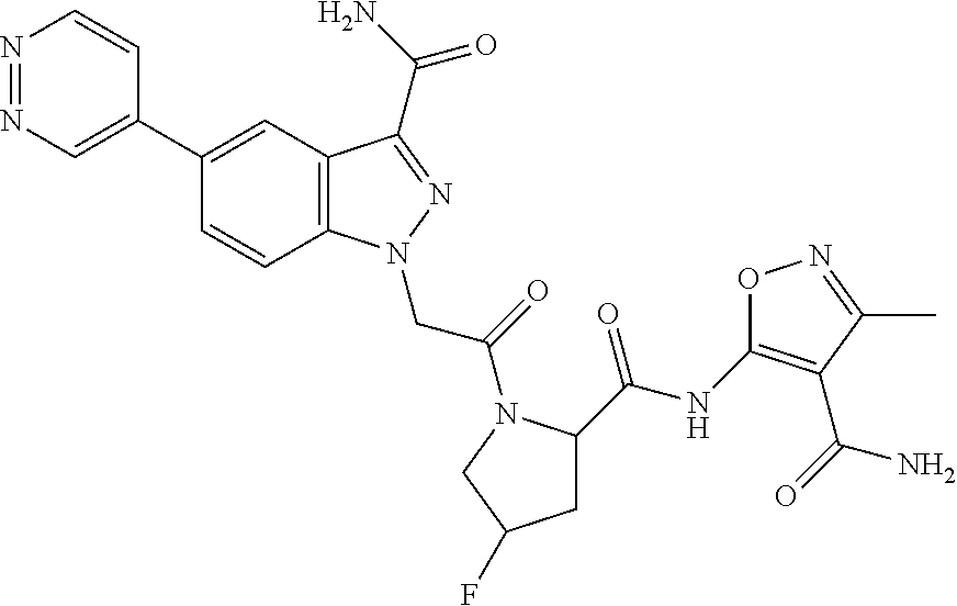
C1(C2=CN=NC=C2)=CC2=C(C=C1)N(CC(=O)N1C(C(=O)NC3=C(C(=O)N)C(C)=NO3)CC(F)C1)N=C2C(N)=O
